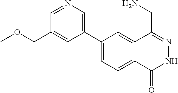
C1(C2=CN=CC(COC)=C2)=CC=C2C(=C1)C(CN)=NNC2=O
